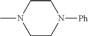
C1CN(C)CCN1[Ph]
